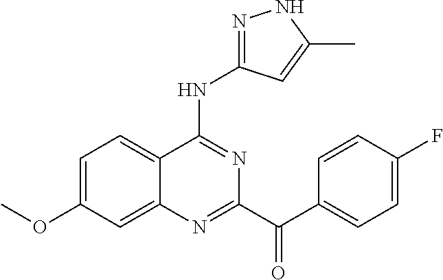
C1=C(OC)C=C2C(=C1)C(NC1=NNC(C)=C1)=NC(C(C1=CC=C(F)C=C1)=O)=N2
